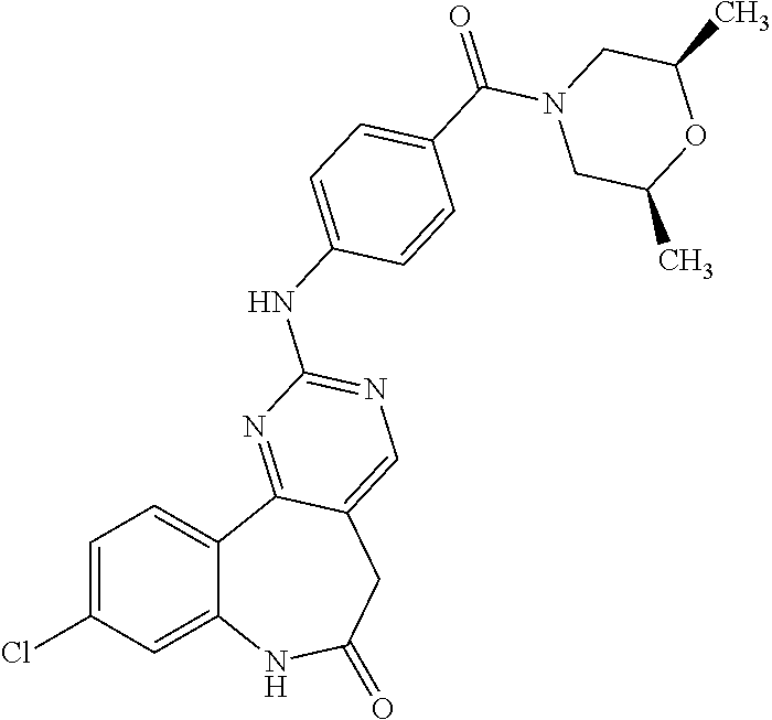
C1=C(Cl)C=C2C(=C1)C1=NC(NC3=CC=C(C(=O)N4CC(C)OC(C)C4)C=C3)=NC=C1CC(=O)N2
